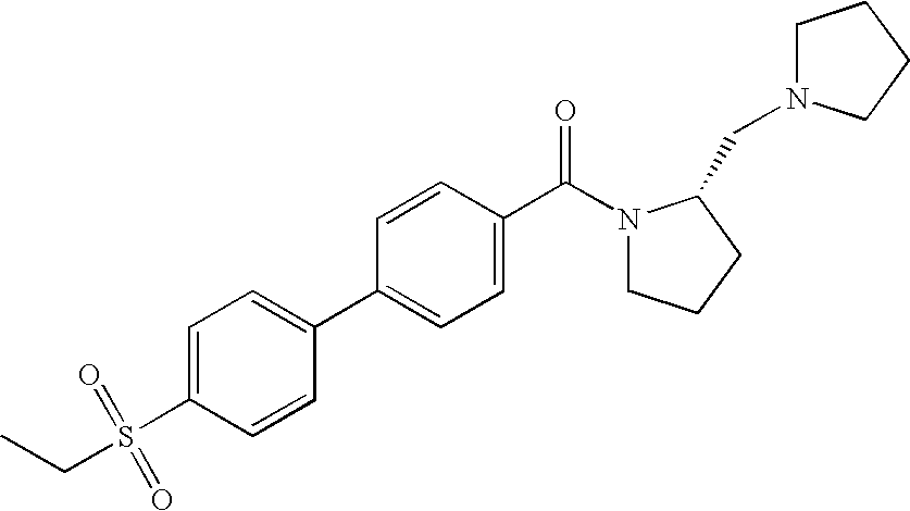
C1=C(S(CC)(=O)=O)C=CC(C2=CC=C(C(N3CCCC3CN3CCCC3)=O)C=C2)=C1
